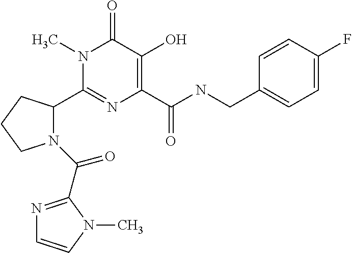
N1(C(=O)C2=NC=CN2C)C(C2=NC(C(NCC3=CC=C(F)C=C3)=O)=C(O)C(=O)N2C)CCC1
